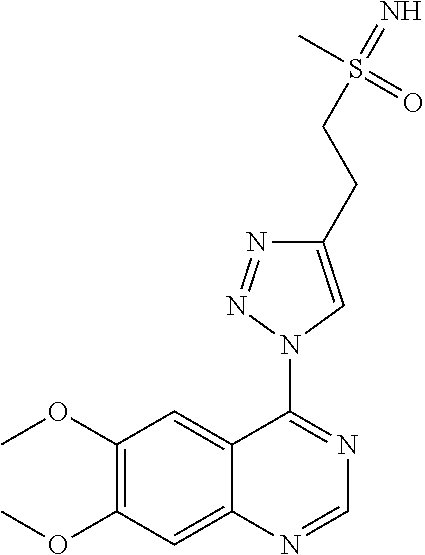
C12=CC(OC)=C(OC)C=C1N=CN=C2N1C=C(CCS(=N)(C)=O)N=N1
